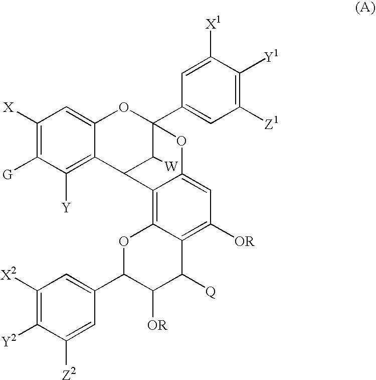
C1([X])=C([G])C([Y])=C2C(=C1)OC1(C3=CC([Z1])=C([Y1])C([X1])=C3)OC3=CC([OR])=C4C(=C3C2C1[W])OC(C1=CC([X2])=C([Y2])C([Z2])=C1)C([OR])C4[Q]
